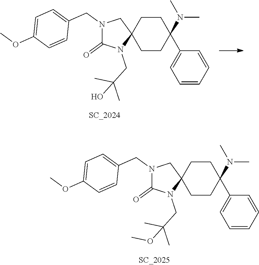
N1(CC2=CC=C(OC)C=C2)C(=O)N(CC(C)(C)O)C2(C1)CCC(C1=CC=CC=C1)(N(C)C)CC2.N1(CC2=CC=C(OC)C=C2)C(=O)N(CC(C)(C)OC)C2(C1)CCC(C1=CC=CC=C1)(N(C)C)CC2
